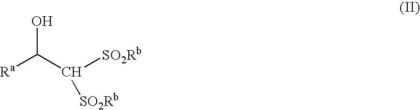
OC([Ra])C([SO2Rb])[SO2Rb]
